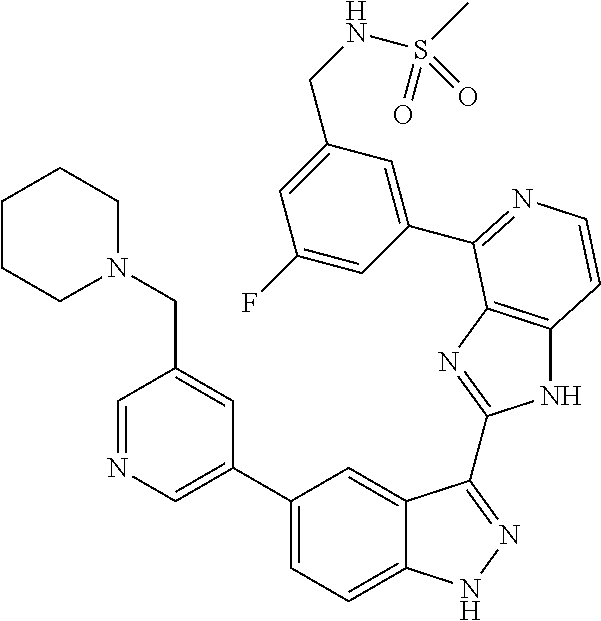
C1(C2=CN=CC(CN3CCCCC3)=C2)=CC=C2C(=C1)C(C1=NC3=C(N1)C=CN=C3C1=CC(CNS(C)(=O)=O)=CC(F)=C1)=NN2
